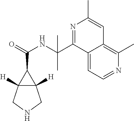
C12([H])C([H])(CNC1)C2C(=O)NC(C1=NC(C)=CC2=C(C)N=CC=C12)(C)C
